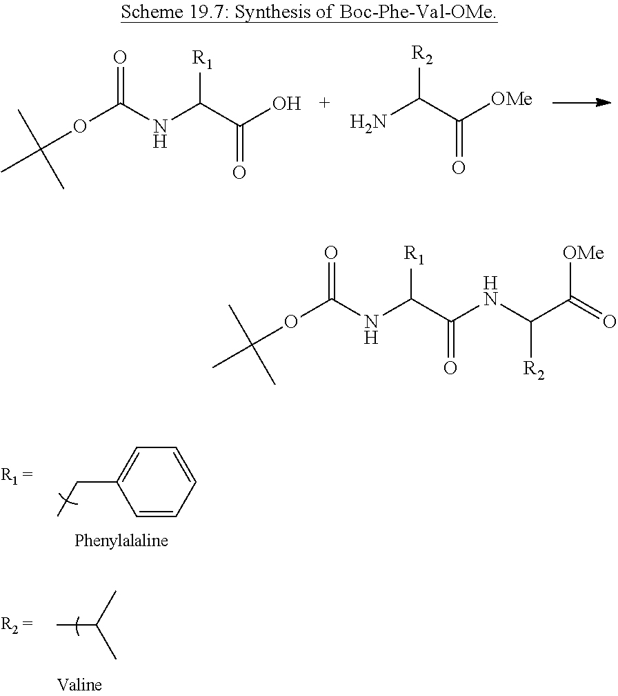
C1=C(CC)C=CC=C1.O(C(NC(C(O)=O)[R1])=O)C(C)(C)C.NC(C([OMe])=O)[R2].CC(C)C.CC(OC(NC([R1])C(NC([R2])C([OMe])=O)=O)=O)(C)C
